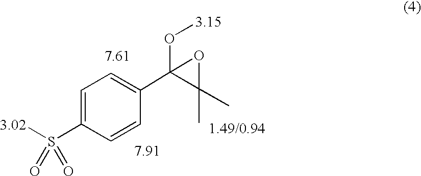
C1(S([3.02])(=O)=O)=CC=C(C2(O[3.15])C(C)(C)O2)C=C1
